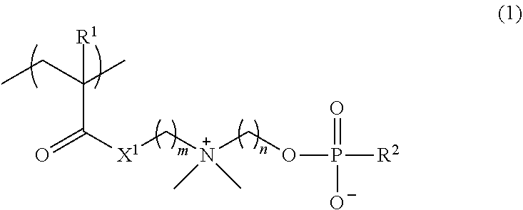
CCC(C)([R1])C(=O)[X1]C[N+](COP([R2])([O-])=O)(C)C
